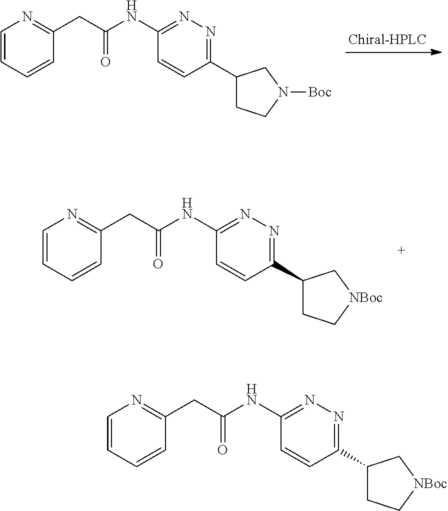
C1=CC=CC(CC(NC2=NN=C(C3CC[NBoc]C3)C=C2)=O)=N1.C1=CC=CC(CC(NC2=NN=C(C3CCN([Boc])C3)C=C2)=O)=N1.C1=CC=CC(CC(NC2=NN=C(C3CC[NBoc]C3)C=C2)=O)=N1
